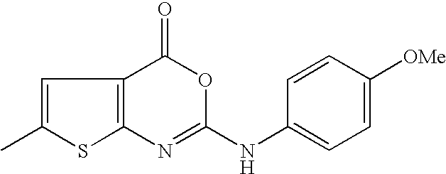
C12=C(C(=O)OC(NC3=CC=C([OMe])C=C3)=N1)C=C(C)S2
